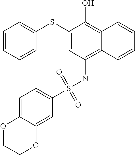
C1=CC=CC(SC2=CC(NS(C3=CC=C4C(=C3)OCCO4)(=O)=O)=C3C(=C2O)C=CC=C3)=C1
